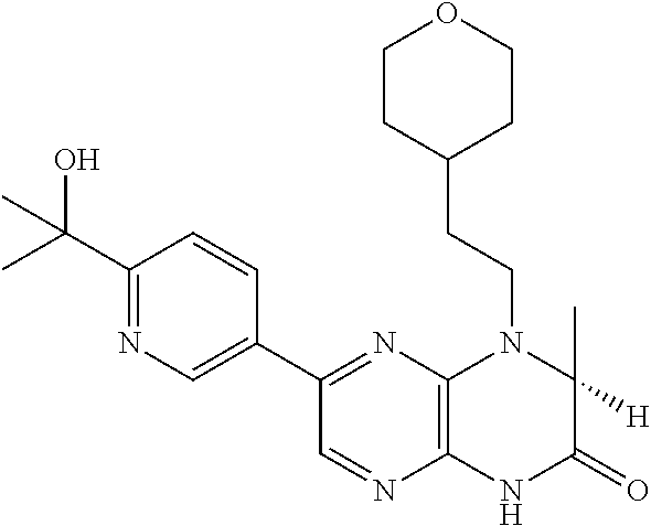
C1(C(C)(O)C)=NC=C(C2=NC3=C(N=C2)NC(=O)C(C)([H])N3CCC2CCOCC2)C=C1
